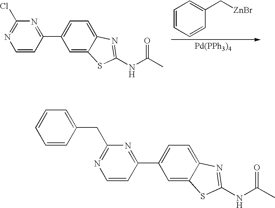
C1=CC=CC(C[ZnBr])=C1.[Pd(PPh3)4].C1=CC(C2=CC=C3C(=C2)SC(NC(C)=O)=N3)=NC(Cl)=N1.C1=CC(C2=CC=C3C(=C2)SC(NC(C)=O)=N3)=NC(CC2=CC=CC=C2)=N1
